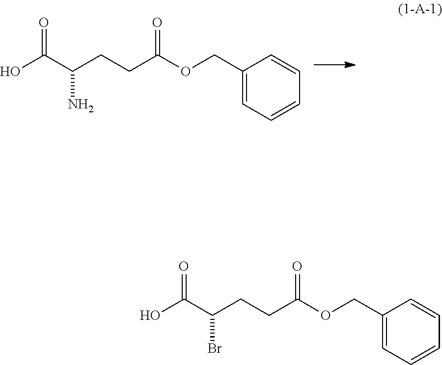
O=C(C(CCC(=O)OCC1=CC=CC=C1)N)O.O=C(C(CCC(=O)OCC1=CC=CC=C1)Br)O
